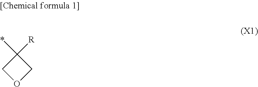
C1C(*)([R])CO1
